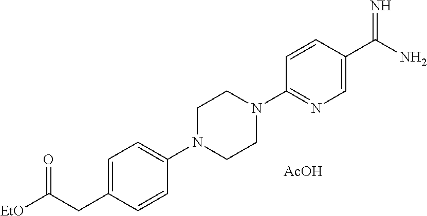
C1=C(CC([EtO])=O)C=CC(N2CCN(C3=NC=C(C(N)=N)C=C3)CC2)=C1.[AcOH]
